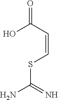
O=C(O)C=CSC(=N)N
